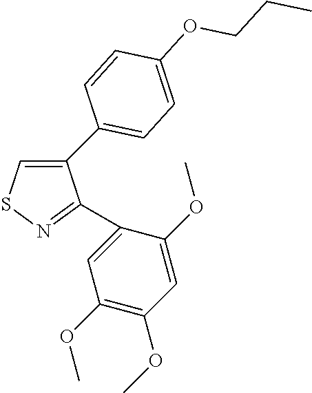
C1(C2=CC=C(OCCC)C=C2)=CSN=C1C1=CC(OC)=C(OC)C=C1OC
